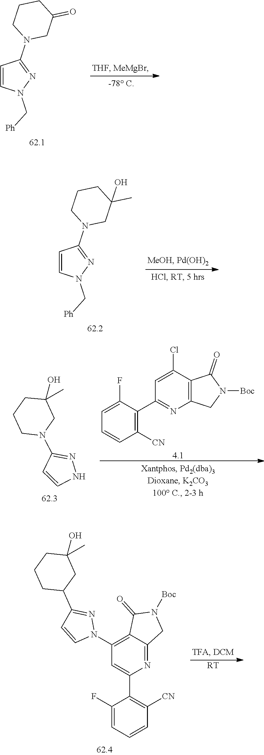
C1=CN(C[Ph])N=C1N1CC(=O)CCC1.C1=CN(C[Ph])N=C1N1CC(C)(O)CCC1.N1N=C(N2CC(C)(O)CCC2)C=C1.C1([CN])=C(C2=NC3=C(C(Cl)=C2)C(=O)N([Boc])C3)C(F)=CC=C1.[4.1].C1(F)=CC=CC([CN])=C1C1=CC(N2N=C(C3CC(O)(C)CCC3)C=C2)=C2C(=N1)CN([Boc])C2=O.[RT]
